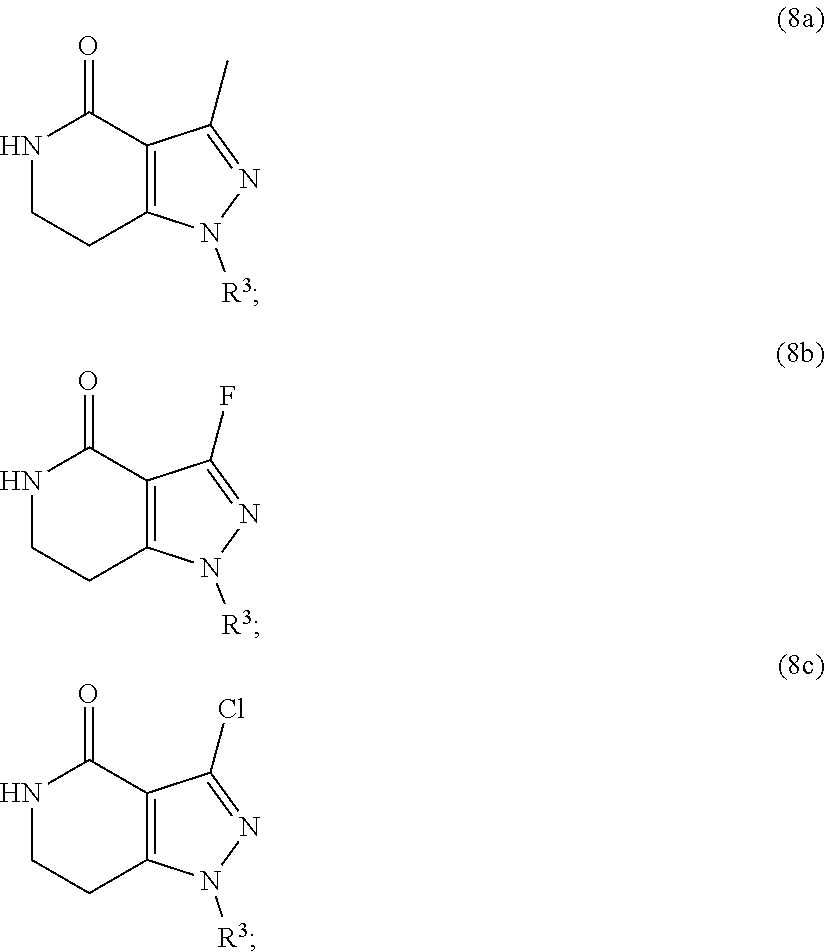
N1CCC2=C(C1=O)C(C)=NN2[R3].N1CCC2=C(C1=O)C(F)=NN2[R3].N1CCC2=C(C1=O)C(Cl)=NN2[R3]
